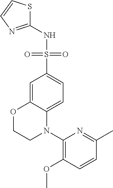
C1=C2C(=CC=C1S(NC1=NC=CS1)(=O)=O)N(C1=C(OC)C=CC(C)=N1)CCO2
